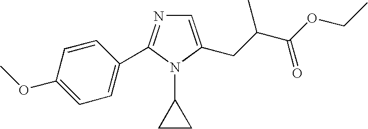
C1=CC(OC)=CC=C1C1=NC=C(CC(C(OCC)=O)C)N1C1CC1
